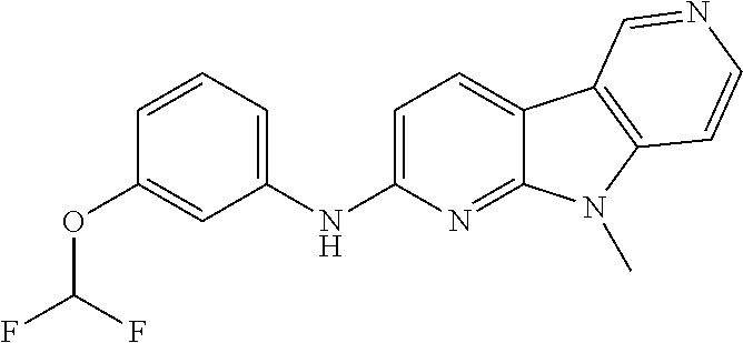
C1(OC(F)F)=CC(NC2=CC=C3C(=N2)N(C)C2=C3C=NC=C2)=CC=C1
